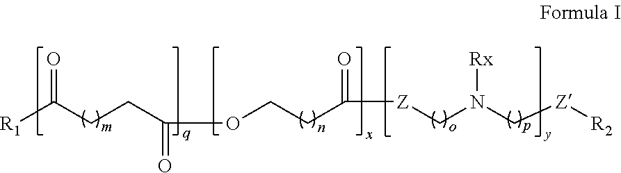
C(CCC([R1])=O)(OCCC([Z]CN(C[Z][R2])[Rx])=O)=O
